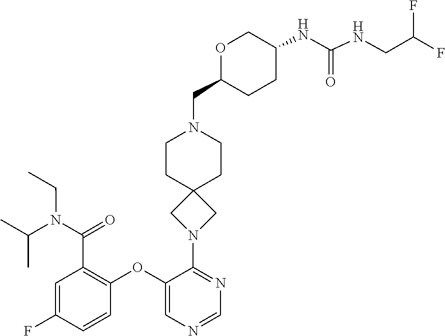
C(N(C(C1=C(OC2=CN=CN=C2N2CC3(C2)CCN(CC2CCC(NC(=O)NCC(F)F)CO2)CC3)C=CC(F)=C1)=O)CC)(C)C
